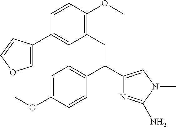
C1=C(OC)C=CC(C(C2=CN(C)C(N)=N2)CC2=C(OC)C=CC(C3=COC=C3)=C2)=C1
